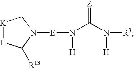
[K]1[L]C([R13])N([E]N(C(N([H])[R3])=[Z])[H])C1
